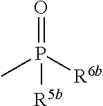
O=P([R6b])(C)[R5b]
